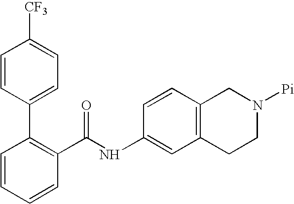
C1=CC(C2=C(C(NC3=CC4=C(C=C3)CN([Pi])CC4)=O)C=CC=C2)=CC=C1[CF3]
